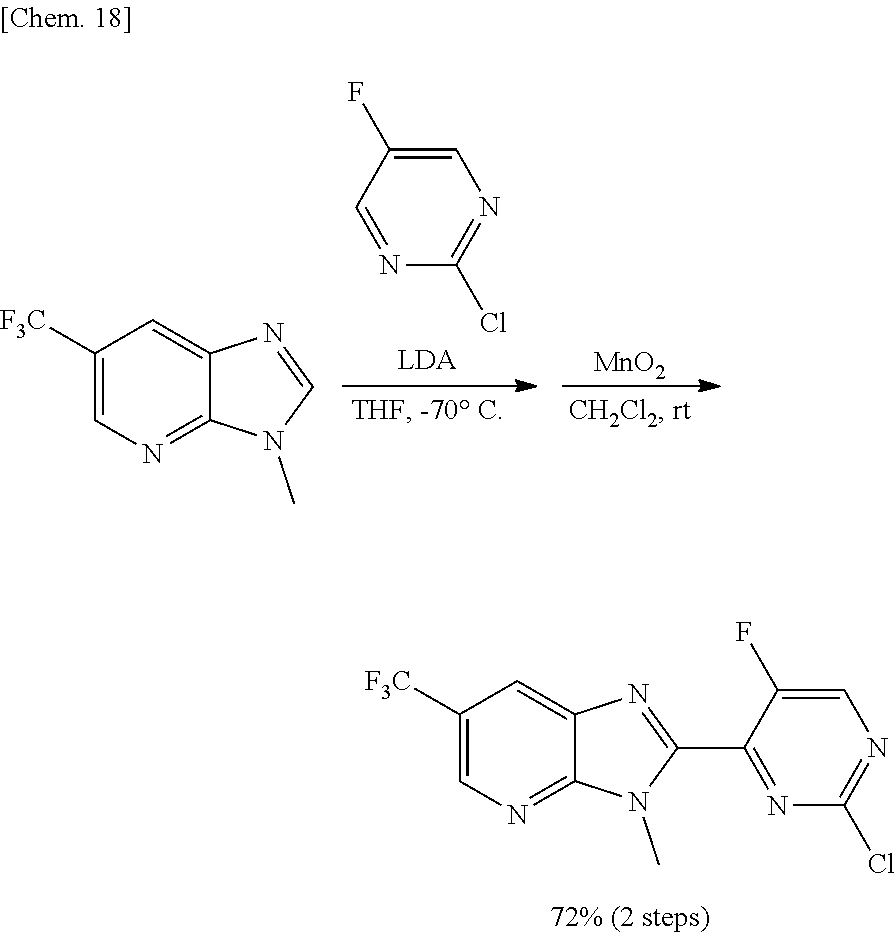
C1([F3C])=CN=C2C(=C1)N=C(C1=NC(Cl)=NC=C1F)N2C.C1(F)=CN=C(Cl)N=C1.C1([F3C])=CN=C2C(=C1)N=CN2C.[MnO2]
